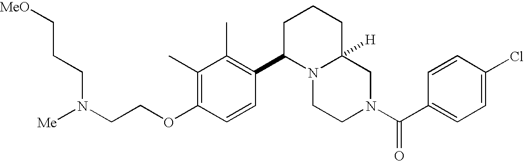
N(CCOC1=C(C)C(C)=C(C2N3C([H])(CCC2)CN(C(C2=CC=C(Cl)C=C2)=O)CC3)C=C1)([Me])CCC[MeO]
